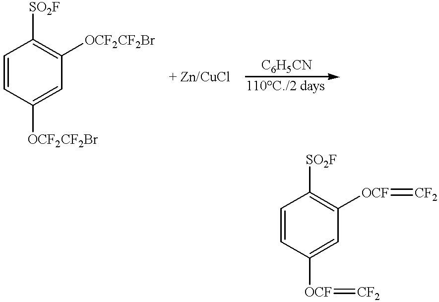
C1([SO2F])=C([OCF2CF2Br])C=C([OCF2CF2Br])C=C1.C1=CC([OCF]=[CF2])=CC([OCF]=[CF2])=C1[SO2F]
